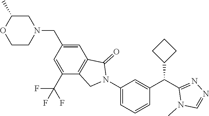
C1(CN2CC(C)OCC2)=CC2=C(C(C(F)(F)F)=C1)CN(C1=CC=CC(C(C3=NN=CN3C)C3CCC3)=C1)C2=O
